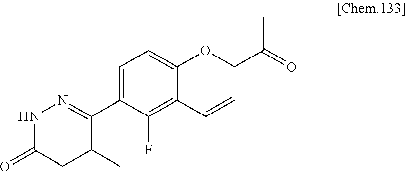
C1(C2=NNC(=O)CC2C)=CC=C(OCC(C)=O)C(C=C)=C1F
